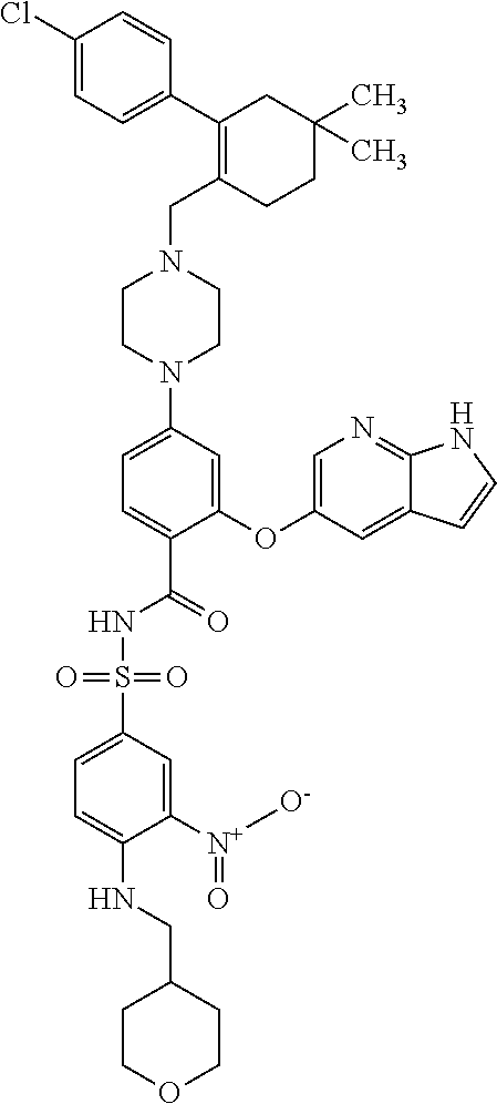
C1CC(CNC2=CC=C(S(NC(C3=CC=C(N4CCN(CC5=C(C6=CC=C(Cl)C=C6)CC(C)(C)CC5)CC4)C=C3OC3=CN=C4C(=C3)C=CN4)=O)(=O)=O)C=C2[N+]([O-])=O)CCO1
